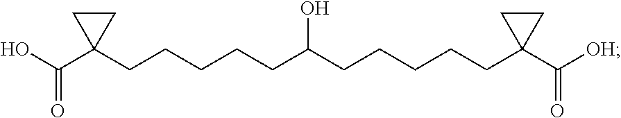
O=C(C1(CCCCCC(CCCCCC2(C([OH])=O)CC2)O)CC1)O
